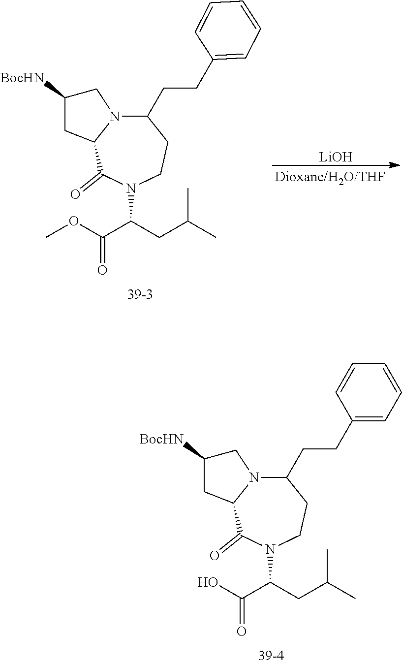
OC(=O)C(CC(C)C)N1C(=O)C2N(C(CCC3=CC=CC=C3)CC1)CC([BocHN])C2.COC(=O)C(CC(C)C)N1C(=O)C2N(C(CCC3=CC=CC=C3)CC1)CC([BocHN])C2.[LiOH]
